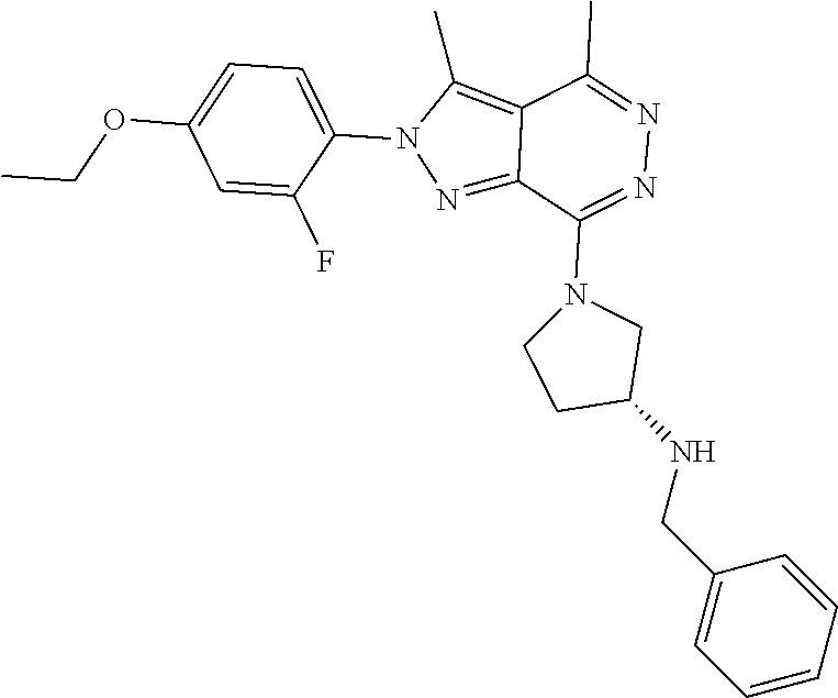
C1=CC=CC(CNC2CN(C3=NN=C(C)C4=C(C)N(C5=CC=C(OCC)C=C5F)N=C43)CC2)=C1
